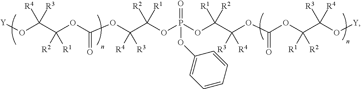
[Y]OC(C(OC(OC(C(OP(OC(C(OC(OC(C(O[Y])([R3])[R4])([R1])[R2])=O)([R3])[R4])([R1])[R2])(=O)OC1=CC=CC=C1)([R2])[R1])([R4])[R3])=O)([R2])[R1])([R3])[R4]
